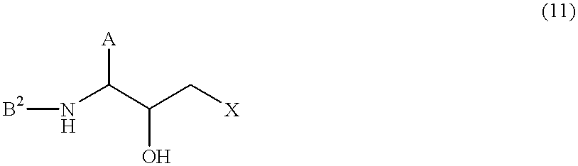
N(C(C(C[X])O)[A])[B2]
